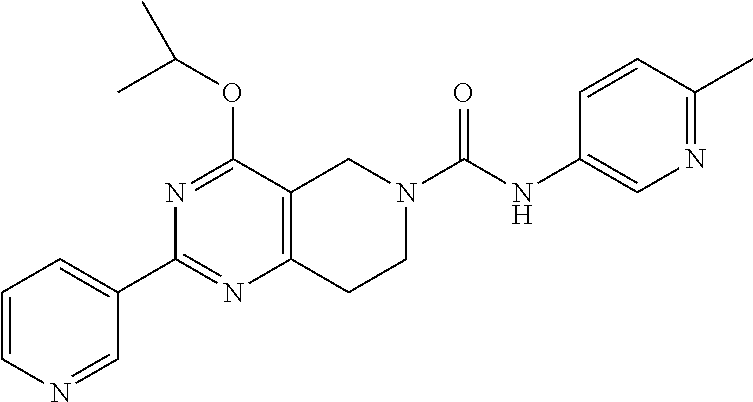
C1=CN=CC(C2=NC3=C(C(OC(C)C)=N2)CN(C(NC2=CN=C(C)C=C2)=O)CC3)=C1
